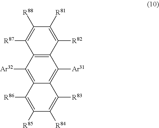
C1([R86])=C([R85])C([R84])=C([R83])C2=C([Ar31])C3=C(C([Ar32])=C12)C([R87])=C([R88])C([R81])=C3[R82]
